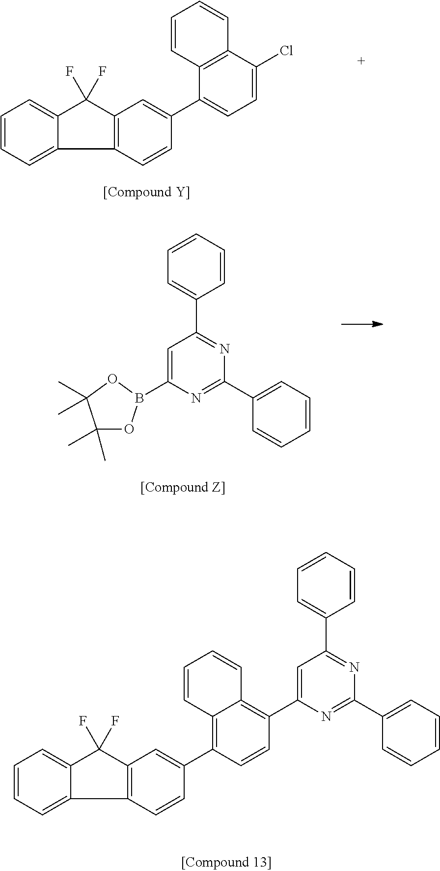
C1=CC=CC=C1C1=NC(C2=CC=CC=C2)=NC(B2OC(C)(C)C(C)(C)O2)=C1.C12=CC=CC=C1C(F)(F)C1=C2C=CC(C2=CC=C(Cl)C3=C2C=CC=C3)=C1.C12=CC=CC=C1C(F)(F)C1=C2C=CC(C2=C3C(=C(C4=CC(C5=CC=CC=C5)=NC(C5=CC=CC=C5)=N4)C=C2)C=CC=C3)=C1
